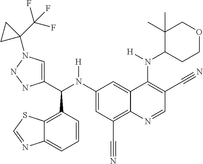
C1(N(C(C2=CN(C3(C(F)(F)F)CC3)NN2)C2=C3C(=CC=C2)N=CS3)[H])=CC(C#N)=C2C(=C1)C(N(C1C(C)(C)COCC1)[H])=C(C#N)C=N2
